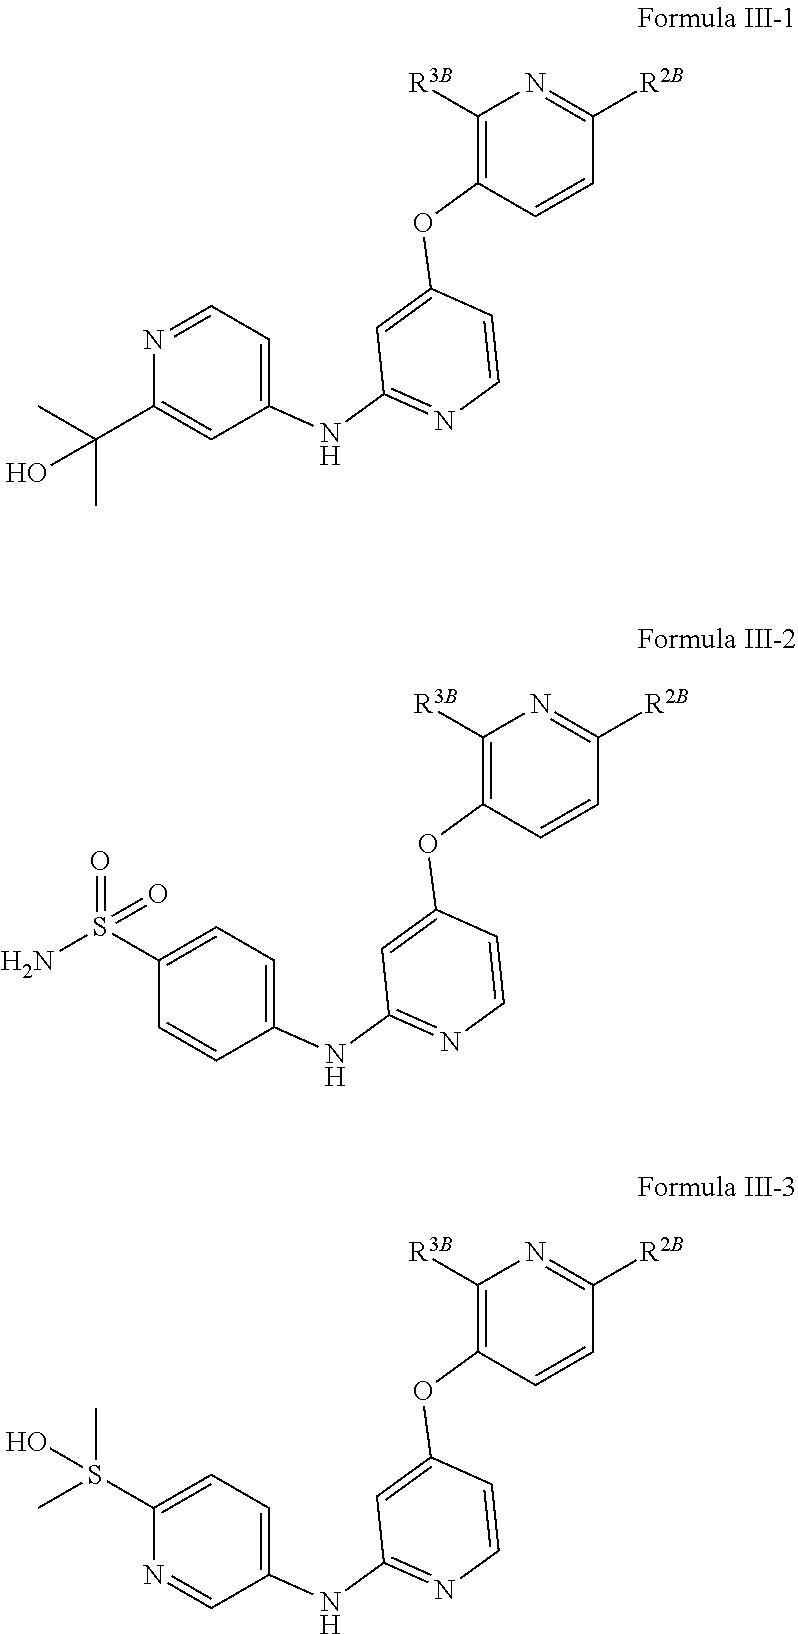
C1([R3B])=C(OC2=CC(NC3=CC=NC(C(C)(C)O)=C3)=NC=C2)C=CC([R2B])=N1.C1([R3B])=C(OC2=CC(NC3=CC=C(S(N)(=O)=O)C=C3)=NC=C2)C=CC([R2B])=N1.C1([R3B])=C(OC2=CC(NC3=CC=C(S(C)(C)O)N=C3)=NC=C2)C=CC([R2B])=N1
